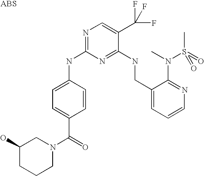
C1(NC2=NC=C(C(F)(F)F)C(NCC3=CC=CN=C3N(C)S(C)(=O)=O)=N2)=CC=C(C(=O)N2CCCC(O)C2)C=C1
